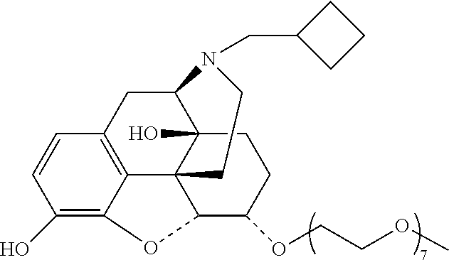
OC1=C2C3=C(C=C1)CC1C4(O)C3(C(C(OCCOC)CC4)O2)CCN1CC1CCC1
